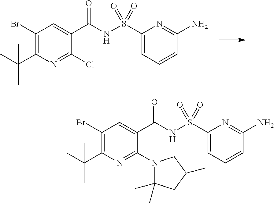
C1(Br)=C(C(C)(C)C)N=C(Cl)C(C(=O)NS(C2=CC=CC(N)=N2)(=O)=O)=C1.C1(Br)=C(C(C)(C)C)N=C(N2C(C)(C)CC(C)C2)C(C(=O)NS(C2=CC=CC(N)=N2)(=O)=O)=C1
